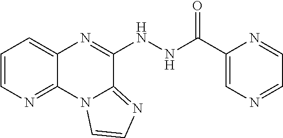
C1=CN=C2C(=C1)N=C(NNC(C1=CN=CC=N1)=O)C1=NC=CN21
